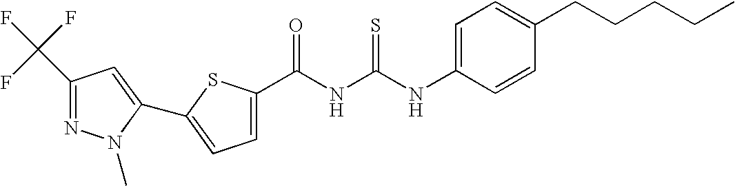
C1=C(NC(NC(=O)C2=CC=C(C3=CC(C(F)(F)F)=NN3C)S2)=S)C=CC(CCCCC)=C1
